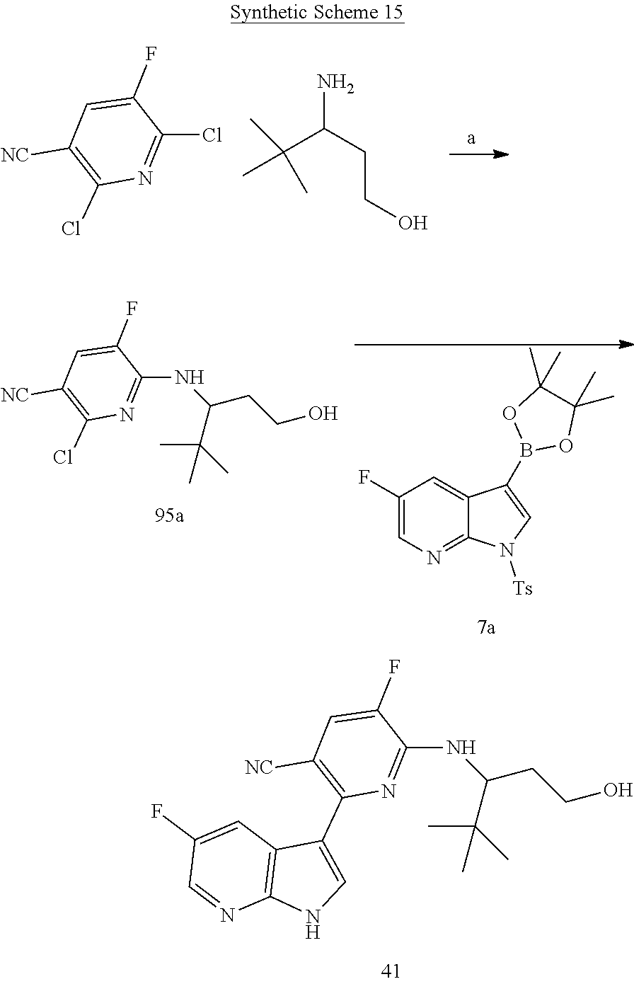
ClC1=C([NC])C=C(F)C(Cl)=N1.NC(CCO)C(C)(C)C.ClC1=C([NC])C=C(F)C(NC(CCO)C(C)(C)C)=N1.C1(F)=CN=C2C(=C1)C(B1OC(C)(C)C(C)(C)O1)=CN2[Ts].C1(C2=C([NC])C=C(F)C(NC(CCO)C(C)(C)C)=N2)=CNC2=C1C=C(F)C=N2
